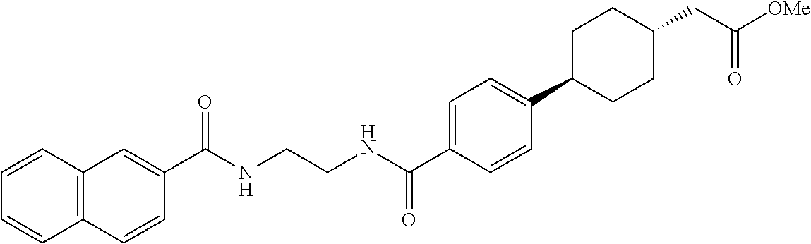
C12=C(C=CC(C(NCCNC(C3=CC=C(C4CCC(CC([OMe])=O)CC4)C=C3)=O)=O)=C1)C=CC=C2
